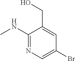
C1(NC)=NC=C(Br)C=C1CO
